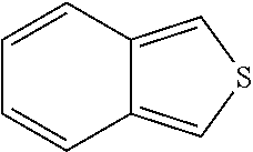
C1=CC2=CSC=C2C=C1
